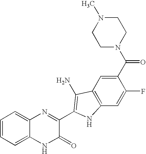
C1=C2C(=CC=C1)N=C(C1=C(N)C3=C(C=C(F)C(C(N4CCN(C)CC4)=O)=C3)N1)C(=O)N2
